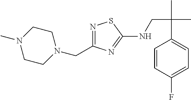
N1=C(CN2CCN(C)CC2)N=C(NCC(C)(C)C2=CC=C(F)C=C2)S1
